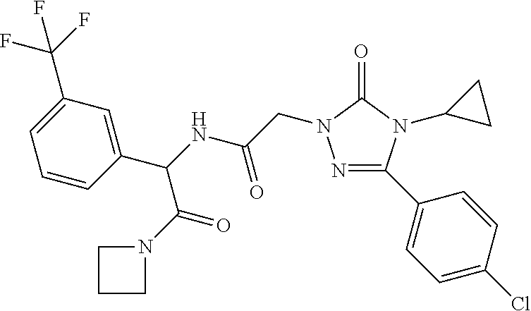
N1=C(C2=CC=C(Cl)C=C2)N(C2CC2)C(=O)N1CC(=O)NC(C1=CC(C(F)(F)F)=CC=C1)C(=O)N1CCC1
